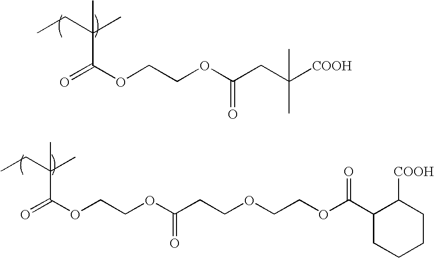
C(C(C)(C(OCCOC(CC([COOH])(C)C)=O)=O)C)C.C(C(C)(C(OCCOC(CCOCCOC(C1CCCCC1[COOH])=O)=O)=O)C)C
